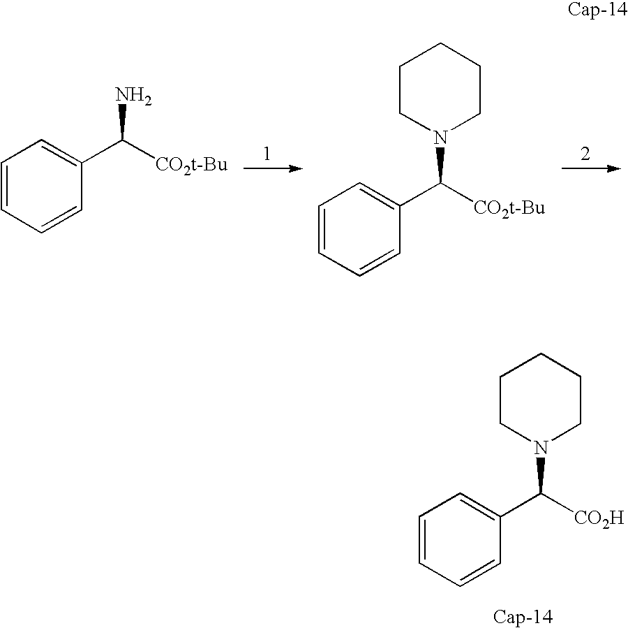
C1=CC=CC(C([CO2H])N2CCCCC2)=C1.C1=CC=CC(C([CO2t-Bu])N)=C1.C1=CC=CC(C([CO2t-Bu])N2CCCCC2)=C1
